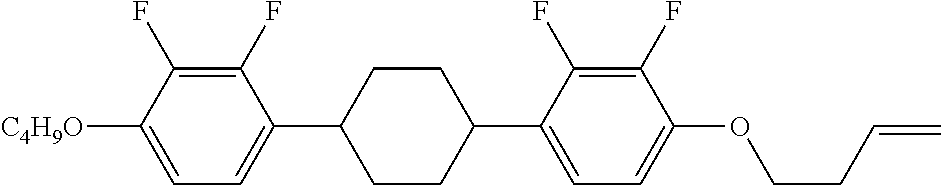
C1(F)=C(F)C([C4H9O])=CC=C1C1CCC(C2=CC=C(OCCC=C)C(F)=C2F)CC1
